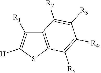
C1([R5])=C([R4])C([R3])=C([R2])C2=C1SC([H])=C2[R1]
